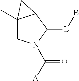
C12(C)CN(C([A])=O)C([L]B)C1C2
